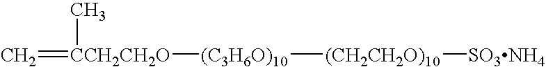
C=[CCH2CH2O]([(C3H6O)10][(CH2CH2O)10][SO3NH4])C
